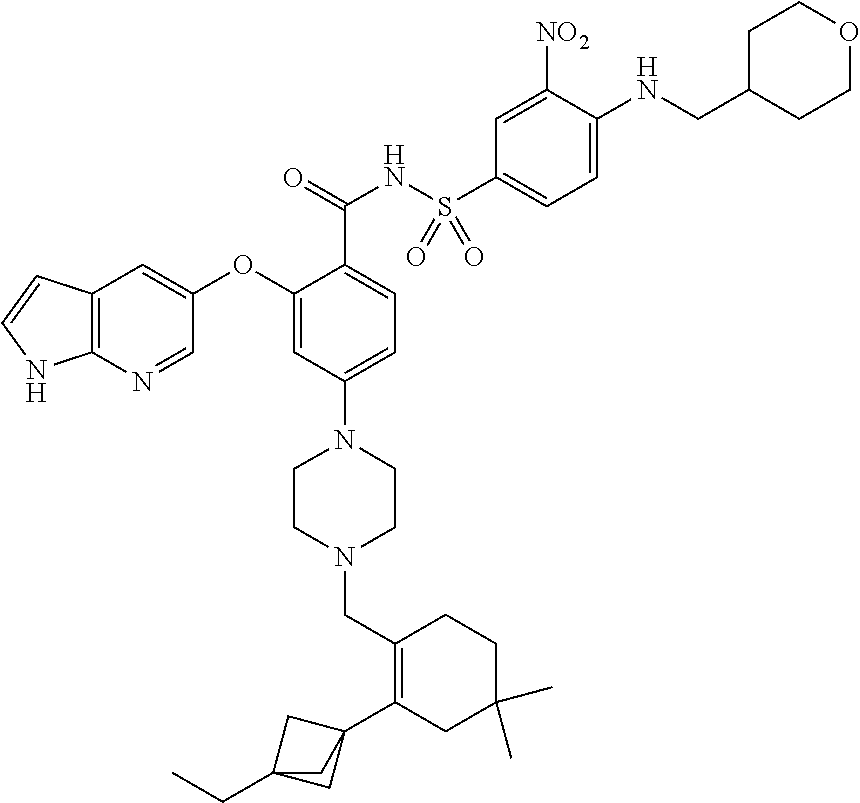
C1=NC2=C(C=C1OC1=CC(N3CCN(CC4=C(C56CC(CC)(C5)C6)CC(C)(C)CC4)CC3)=CC=C1C(NS(C1=CC=C(NCC3CCOCC3)C([NO2])=C1)(=O)=O)=O)C=CN2
